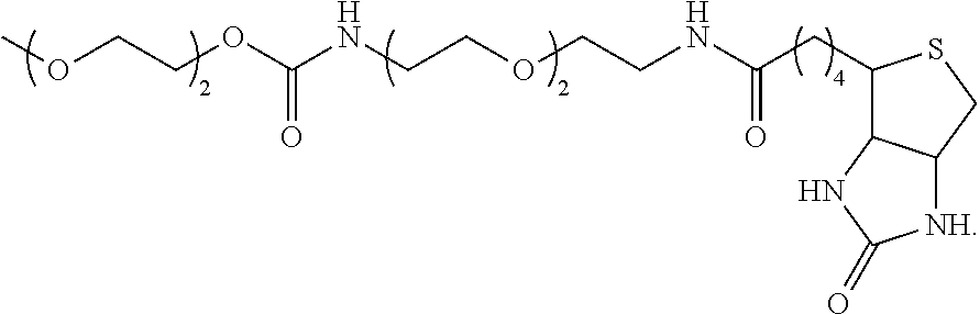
COCCOC(NCCOCCNC(CC1C2C(CS1)[NH]C(=O)N2)=O)=O
